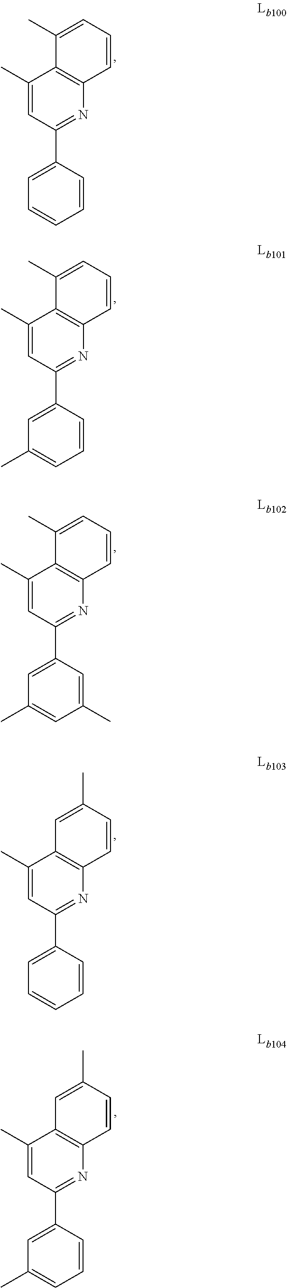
C1(C)=CC(C2=CC=CC=C2)=NC2=C1C(C)=CC=C2.C1(C)=CC(C2=CC(C)=CC=C2)=NC2=C1C(C)=CC=C2.C1(C)=CC(C2=CC(C)=CC(C)=C2)=NC2=C1C(C)=CC=C2.C1(C)=CC(C2=CC=CC=C2)=NC2=C1C=C(C)C=C2.C1(C)=CC(C2=CC(C)=CC=C2)=NC2=C1C=C(C)C=C2
